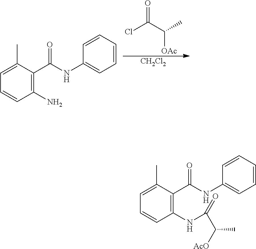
ClC(C(C)[OAc])=O.[CH2Cl2].C1=C(C)C(C(NC2=CC=CC=C2)=O)=C(N)C=C1.C1=C(C)C(C(NC2=CC=CC=C2)=O)=C(NC(=O)C([AcO])C)C=C1
